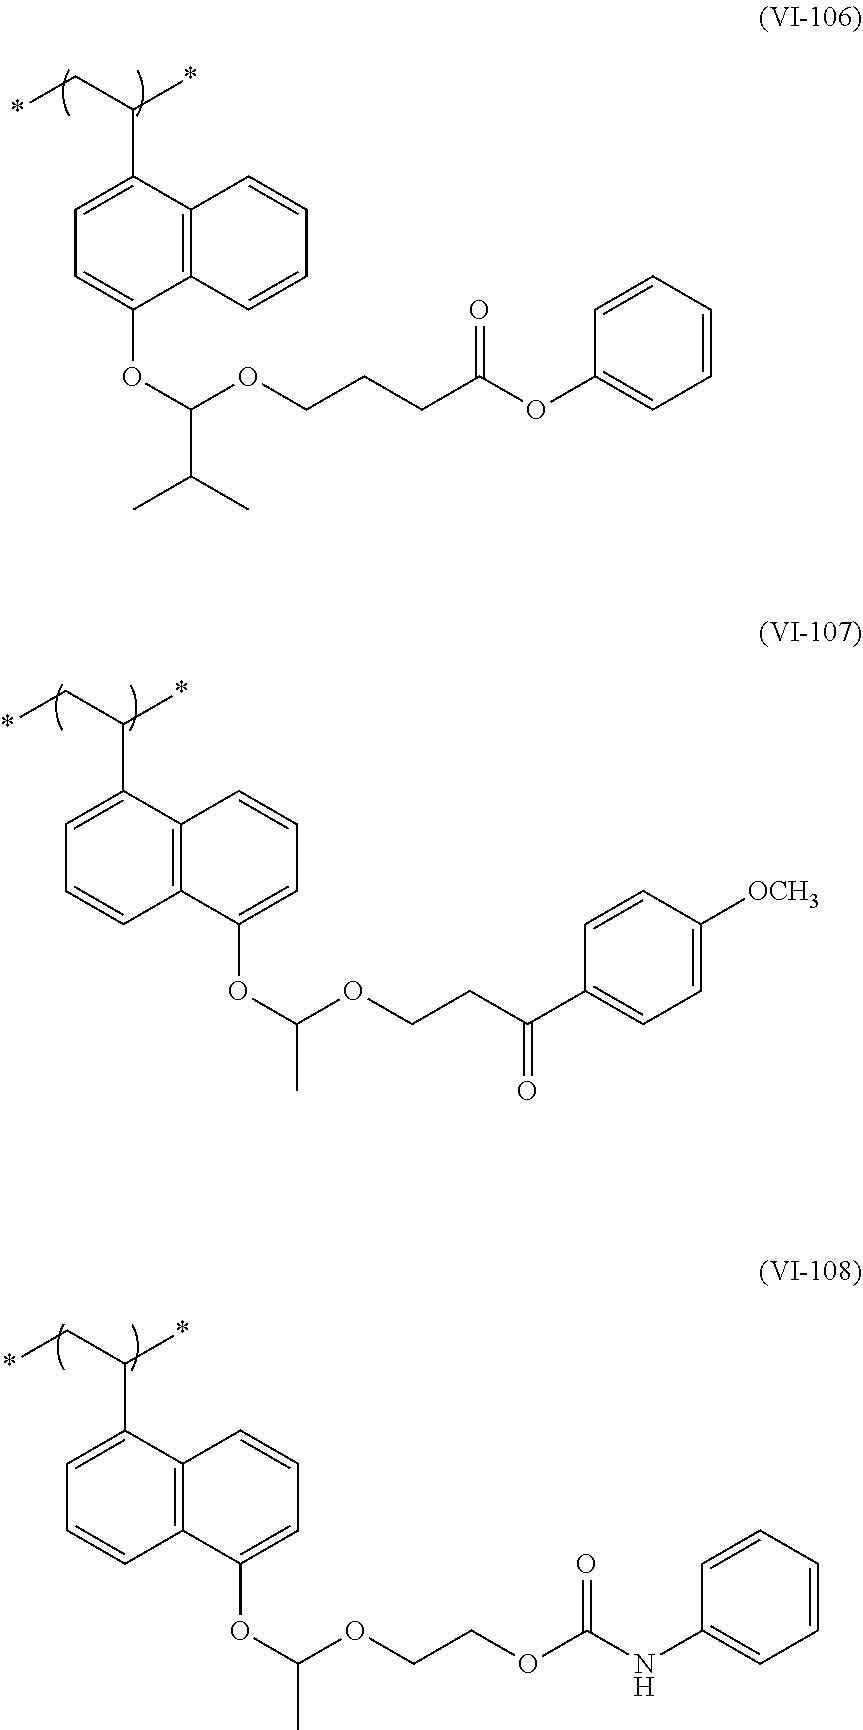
C1=C(C(C*)*)C2=C(C(OC(C(C)C)OCCCC(OC3=CC=CC=C3)=O)=C1)C=CC=C2.C1=C(C(C*)*)C2=C(C=C1)C(OC(C)OCCC(C1=CC=C([OCH3])C=C1)=O)=CC=C2.C1=C(C(C*)*)C2=C(C=C1)C(OC(C)OCCOC(NC1=CC=CC=C1)=O)=CC=C2
